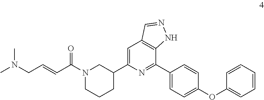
C1=C(C2CN(C(C=CCN(C)C)=O)CCC2)N=C(C2=CC=C(OC3=CC=CC=C3)C=C2)C2=C1C=NN2
